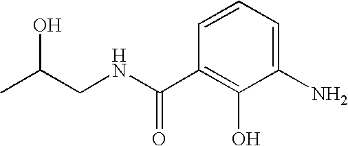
C1(N)=CC=CC(C(=O)NCC(O)C)=C1O
